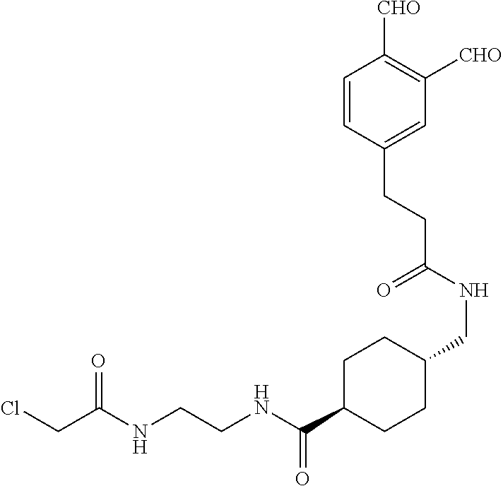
C1C(C(=O)NCCNC(CCl)=O)CCC(CNC(CCC2=CC([CHO])=C([CHO])C=C2)=O)C1
